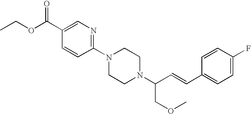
CCOC(C1=CN=C(N2CCN(C(C=CC3=CC=C(F)C=C3)COC)CC2)C=C1)=O
